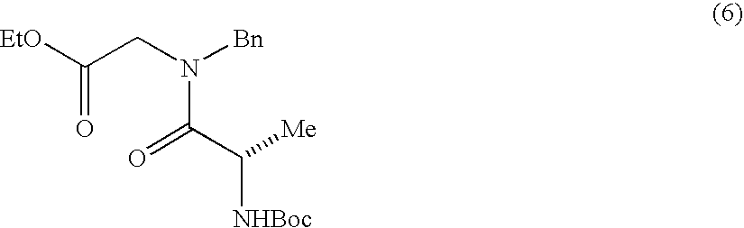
[EtO]C(CN([Bn])C(C([NHBoc])[Me])=O)=O
